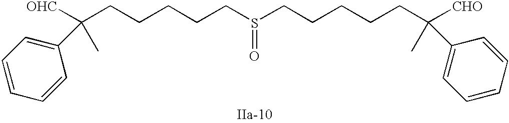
S(=O)(CCCCCC(C)([OHC])C1=CC=CC=C1)CCCCCC(C)([CHO])C1=CC=CC=C1
